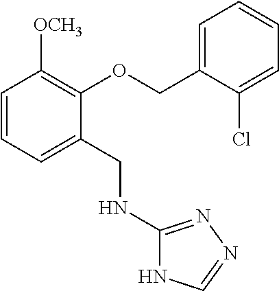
C1=CC=C(CNC2=NN=CN2)C(OCC2=CC=CC=C2Cl)=C1[OCH3]
